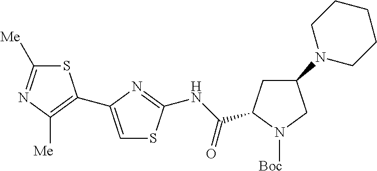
S1C([Me])=NC([Me])=C1C1=CSC(NC(=O)C2CC(N3CCCCC3)CN2[Boc])=N1
